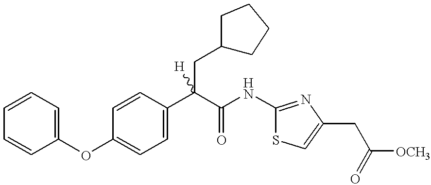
C1(OC2=CC=CC=C2)=CC=C(C(C(=O)NC2=NC(CC([OCH3])=O)=CS2)(CC2CCCC2)[H])C=C1
